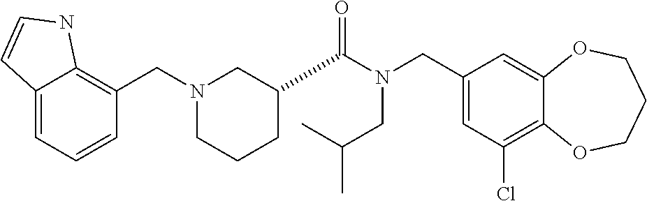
C1(CN(C(=O)C2CCCN(CC3=C4C(=CC=C3)C=CN4)C2)CC(C)C)=CC(Cl)=C2C(=C1)OCCCO2
